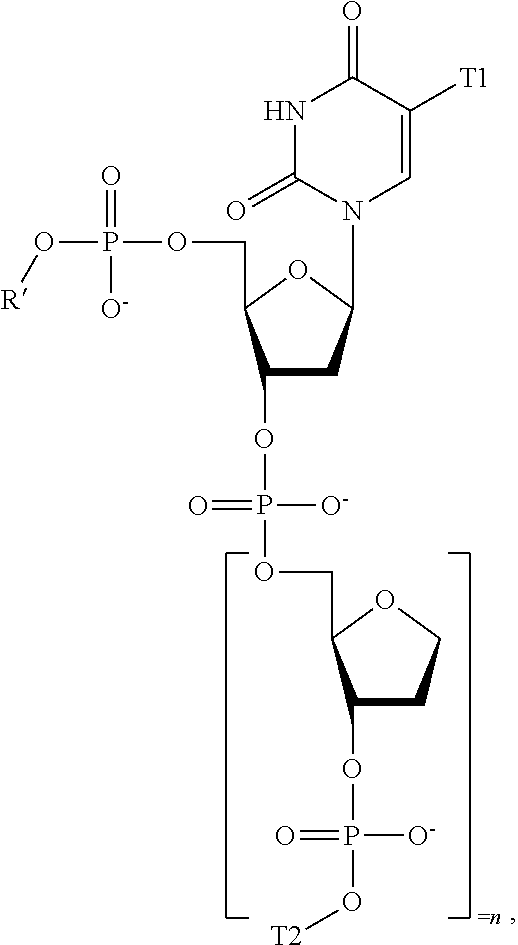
C1(OP(=O)([O-])OCC2C(OP(=O)([O-])O[T2])CCO2)CC(N2C=C([T1])C(=O)NC2=O)OC1COP(=O)([O-])O[R]
